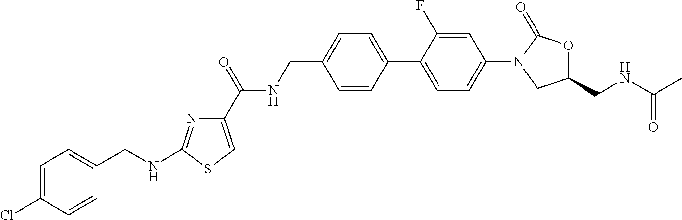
C1=C(C2=CC=C(N3CC(CNC(C)=O)OC3=O)C=C2F)C=CC(CNC(C2=CSC(NCC3=CC=C(Cl)C=C3)=N2)=O)=C1
